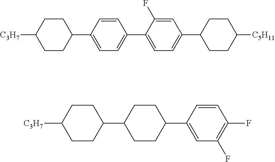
C1(C2=CC=C(C3CCC([C5H11])CC3)C=C2F)=CC=C(C2CCC([C3H7])CC2)C=C1.C1(C2=CC(F)=C(F)C=C2)CCC(C2CCC([C3H7])CC2)CC1
